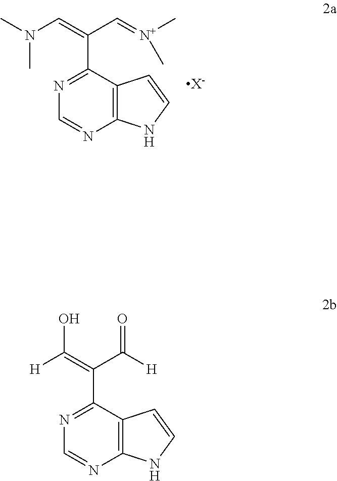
N1=C(C(=CN(C)C)C=[N+](C)C)C2=C(N=C1)NC=C2.[X-].N1=C(C(=C([H])O)C([H])=O)C2=C(N=C1)NC=C2
